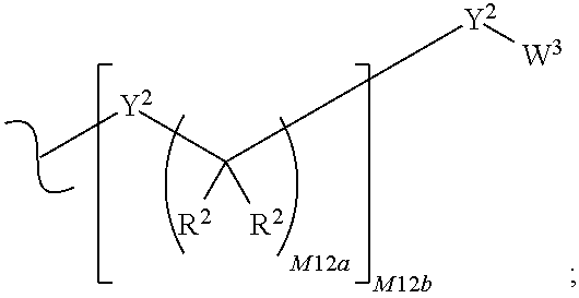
[Y2](C)C([Y2][W3])([R2])[R2]
